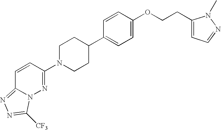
C1(C2=CC=C(OCCC3=CC=NN3C)C=C2)CCN(C2=NN3C(=NN=C3[CF3])C=C2)CC1
